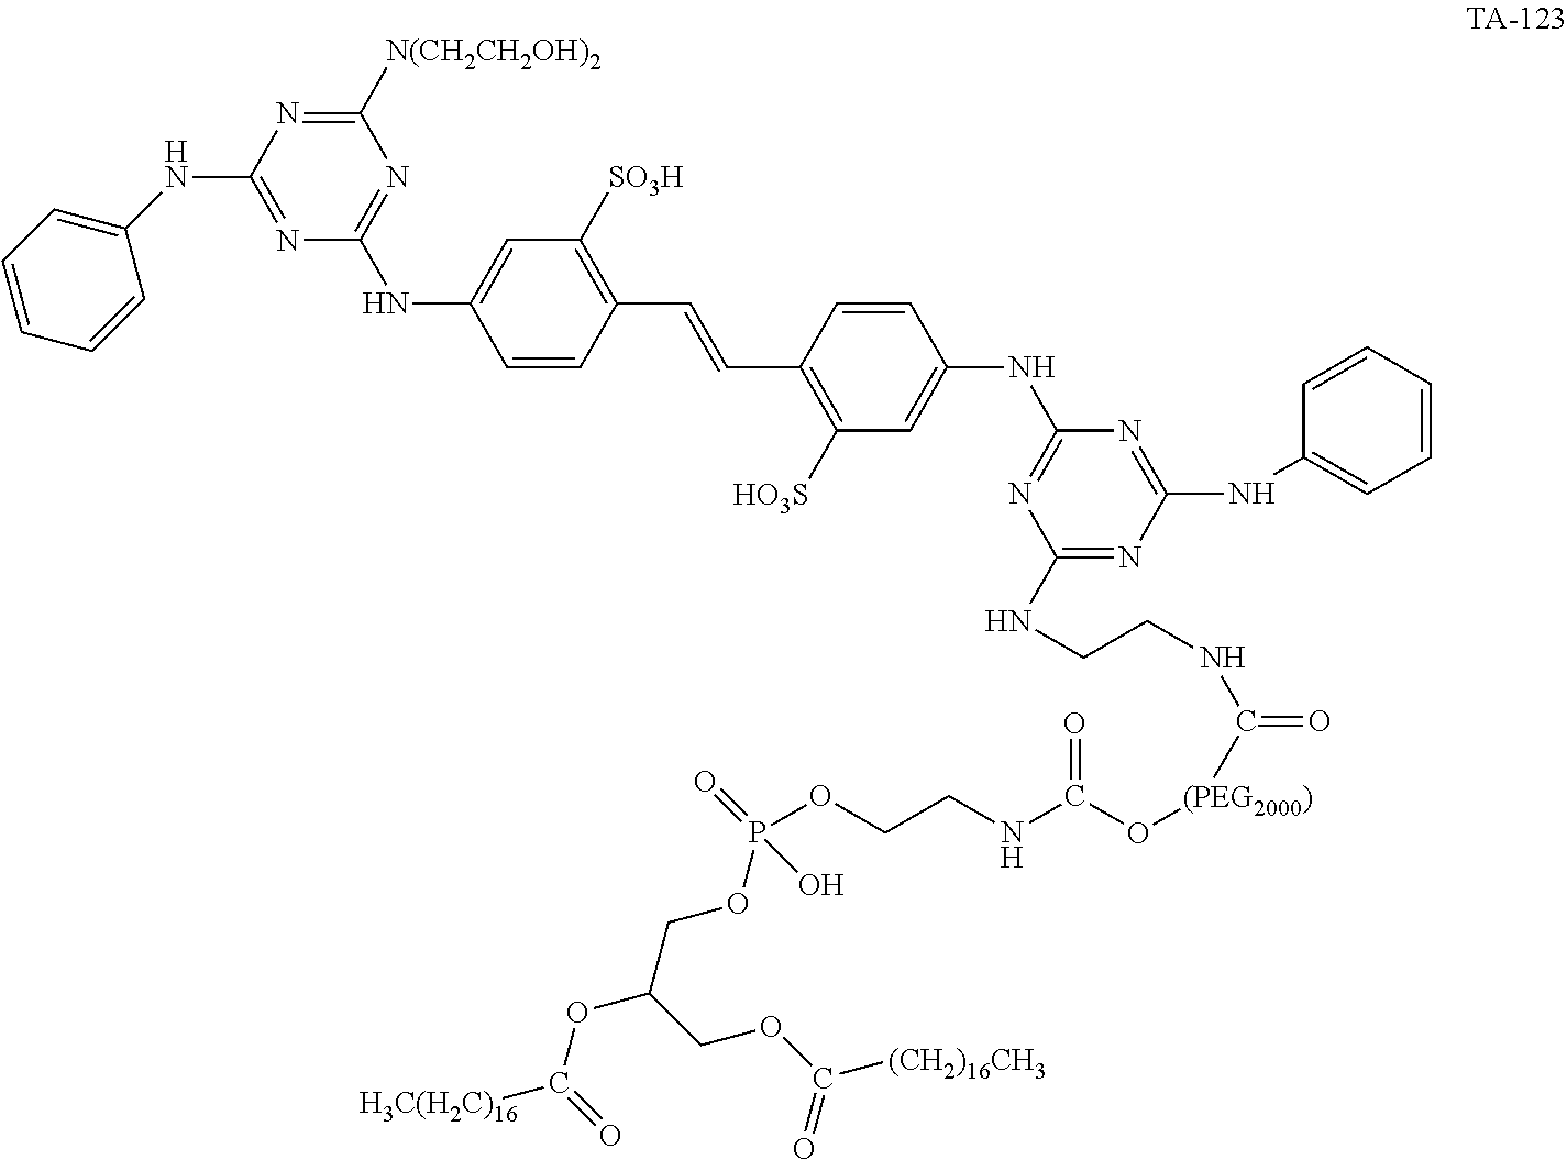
C1(NCCNC(=O)[(PEG2000)]OC(NCCOP(OCC(OC([H3C(H2C)16])=O)COC([(CH2)16CH3])=O)(=O)O)=O)=NC(NC2=CC=CC=C2)=NC(NC2=CC([HO3S])=C(C=CC3=C([SO3H])C=C(NC4=NC([N(CH2CH2OH)2])=NC(NC5=CC=CC=C5)=N4)C=C3)C=C2)=N1
